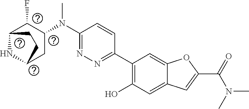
C1(N(C2C(F)C3NC(C2)CC3)C)=NN=C(C2=C(O)C=C3C(=C2)OC(C(=O)N(C)C)=C3)C=C1
